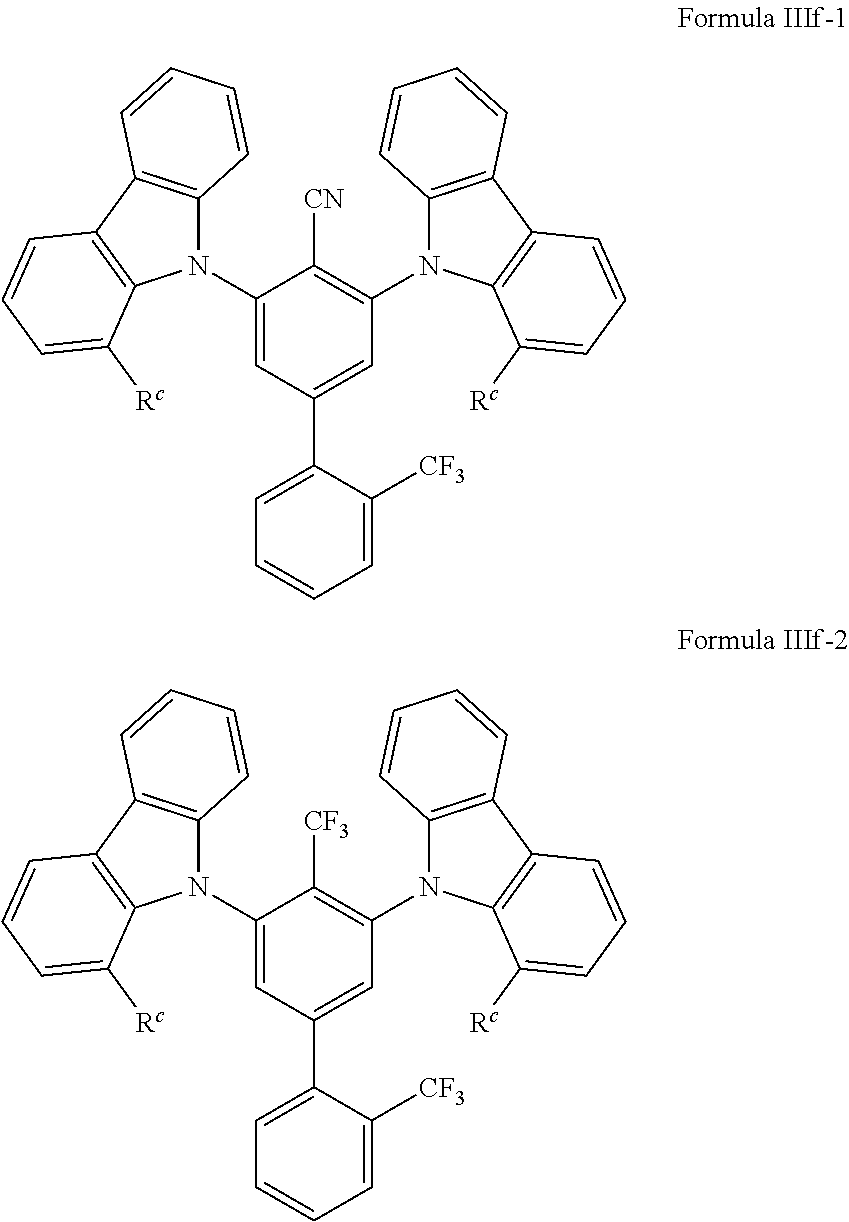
C1(N2C3=C(C4=C2C([Rc])=CC=C4)C=CC=C3)=CC(C2=CC=CC=C2[CF3])=CC(N2C3=C(C4=C2C([Rc])=CC=C4)C=CC=C3)=C1[CN].C1(N2C3=C(C4=C2C([Rc])=CC=C4)C=CC=C3)=CC(C2=CC=CC=C2[CF3])=CC(N2C3=C(C4=C2C([Rc])=CC=C4)C=CC=C3)=C1[CF3]
